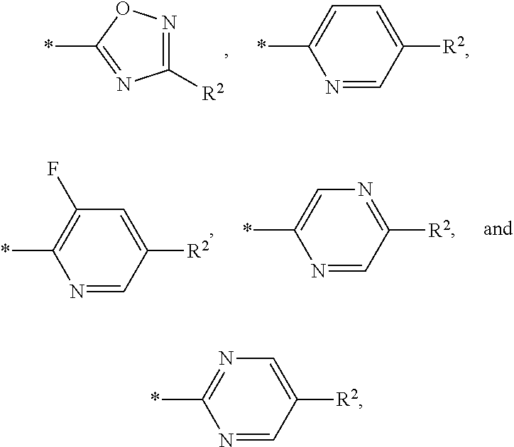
N1=CC([R2])=CC(F)=C1*.N1=CC([R2])=NC=C1*.*C1=NC([R2])=NO1.N1=CC([R2])=CC=C1*.N1=CC([R2])=CN=C1*
